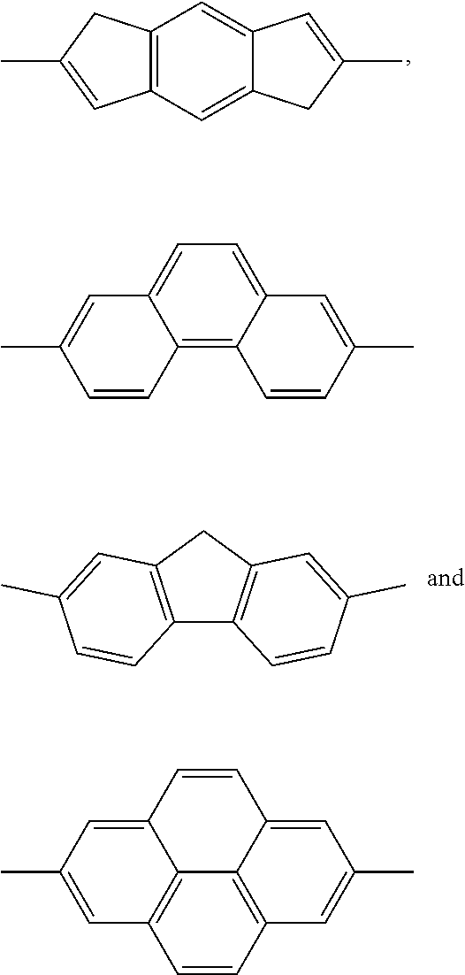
CC1=CC2=C(C1)C=C1C(=C2)CC(C)=C1.C12=C(CC3=C1C=CC(C)=C3)C=C(C)C=C2.CC1=CC2=CC=C3C(=C2C=C1)C=CC(C)=C3.CC1=CC2=C3C(=C1)C=CC1=CC(C)=CC(=C31)C=C2
